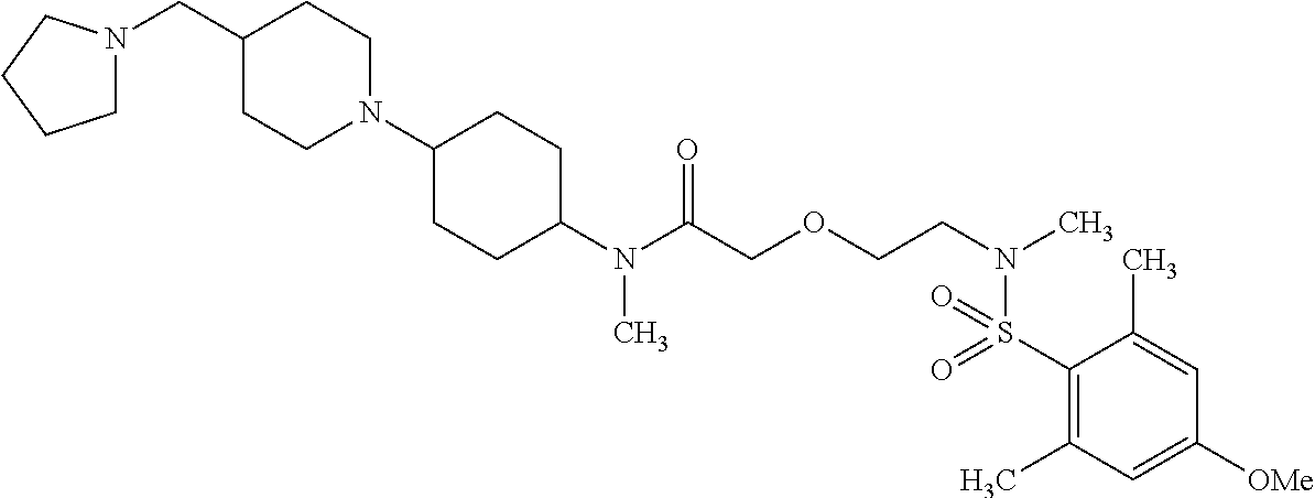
N(C(COCCN(C)S(=O)(=O)C1=C(C)C=C([OMe])C=C1C)=O)(C)C1CCC(N2CCC(CN3CCCC3)CC2)CC1
